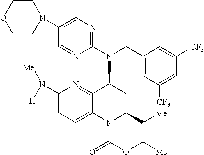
C1(N2CCOCC2)=CN=C(N(CC2=CC([CF3])=CC([CF3])=C2)C2C3=NC(N([H])[Me])=CC=C3N(C(=O)OC[Me])C(C[Me])C2)N=C1
